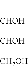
C[CHOH][CHOH][CH2OH]
